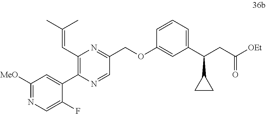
C1([MeO])=NC=C(F)C(C2=C(C=C(C)C)N=C(COC3=CC(C(CC([OEt])=O)C4CC4)=CC=C3)C=N2)=C1
